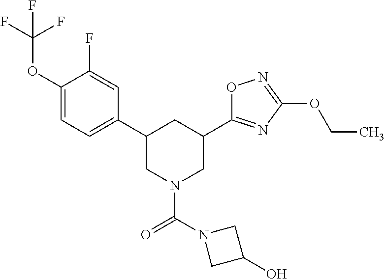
C1(OC(F)(F)F)=CC=C(C2CN(C(=O)N3CC(O)C3)CC(C3=NC(OCC)=NO3)C2)C=C1F
